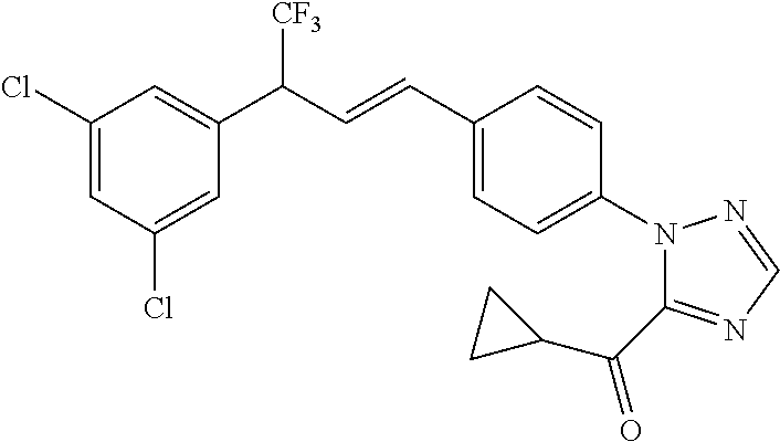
C1(Cl)=CC(Cl)=CC(C([CF3])C=CC2=CC=C(N3C(C(C4CC4)=O)=NC=N3)C=C2)=C1
